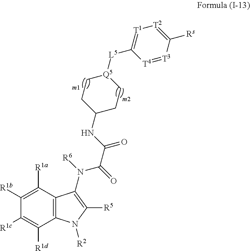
C12=C(C([R1a])=C([R1b])C([R1c])=C1[R1d])C(N(C(C(=O)NC1CC[Q5]([L5]C3=[T1][T2]=C([Rs])[T3]=[T4]3)CC1)=O)[R6])=C([R5])N2[R2]
